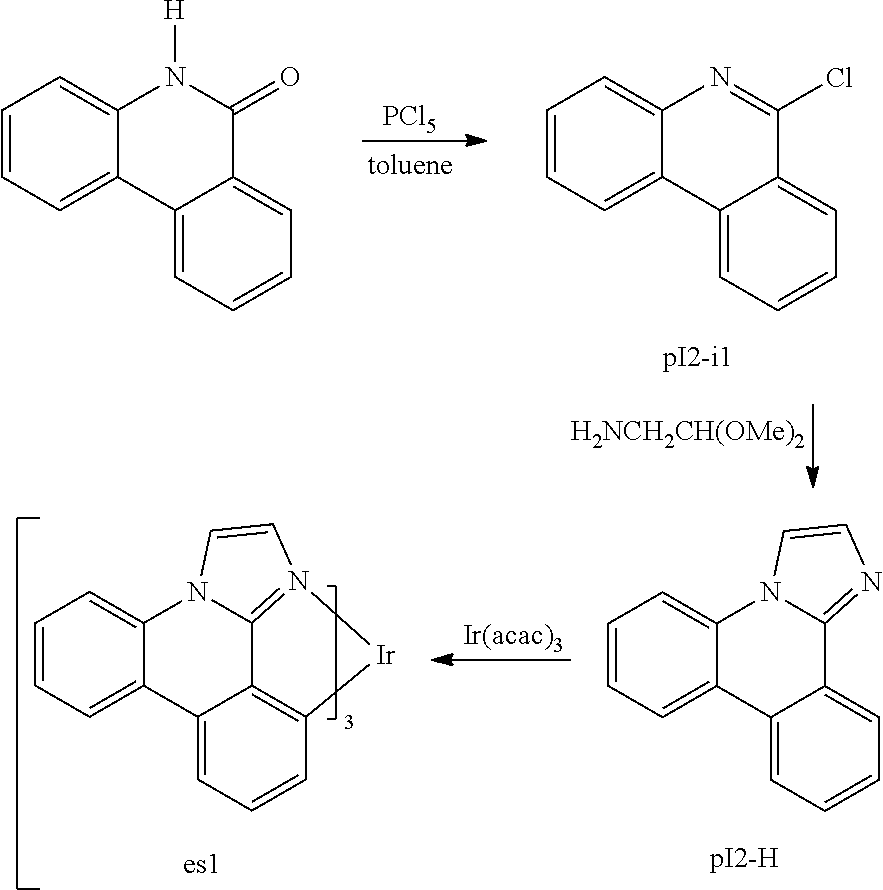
[PCl5].C1=CC=C2C(=C1)N=C(Cl)C1=CC=CC=C21.[H2NCH2CH(OMe)2].C1=CC=C2C(=C1)N([H])C(=O)C1=CC=CC=C21.[Ir(acac)3].C1=CC=C2C(=C1)N1C3=N(C=C1)[Ir]C1=C3C2=CC=C1.C1=CC=C2C(=C1)N1C(=NC=C1)C1=CC=CC=C21
